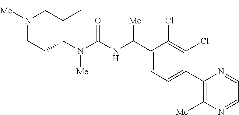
C1(N(C(NC(C2=CC=C(C3=C([Me])N=CC=N3)C(Cl)=C2Cl)[Me])=O)[Me])C(C)(C)CN([Me])CC1
